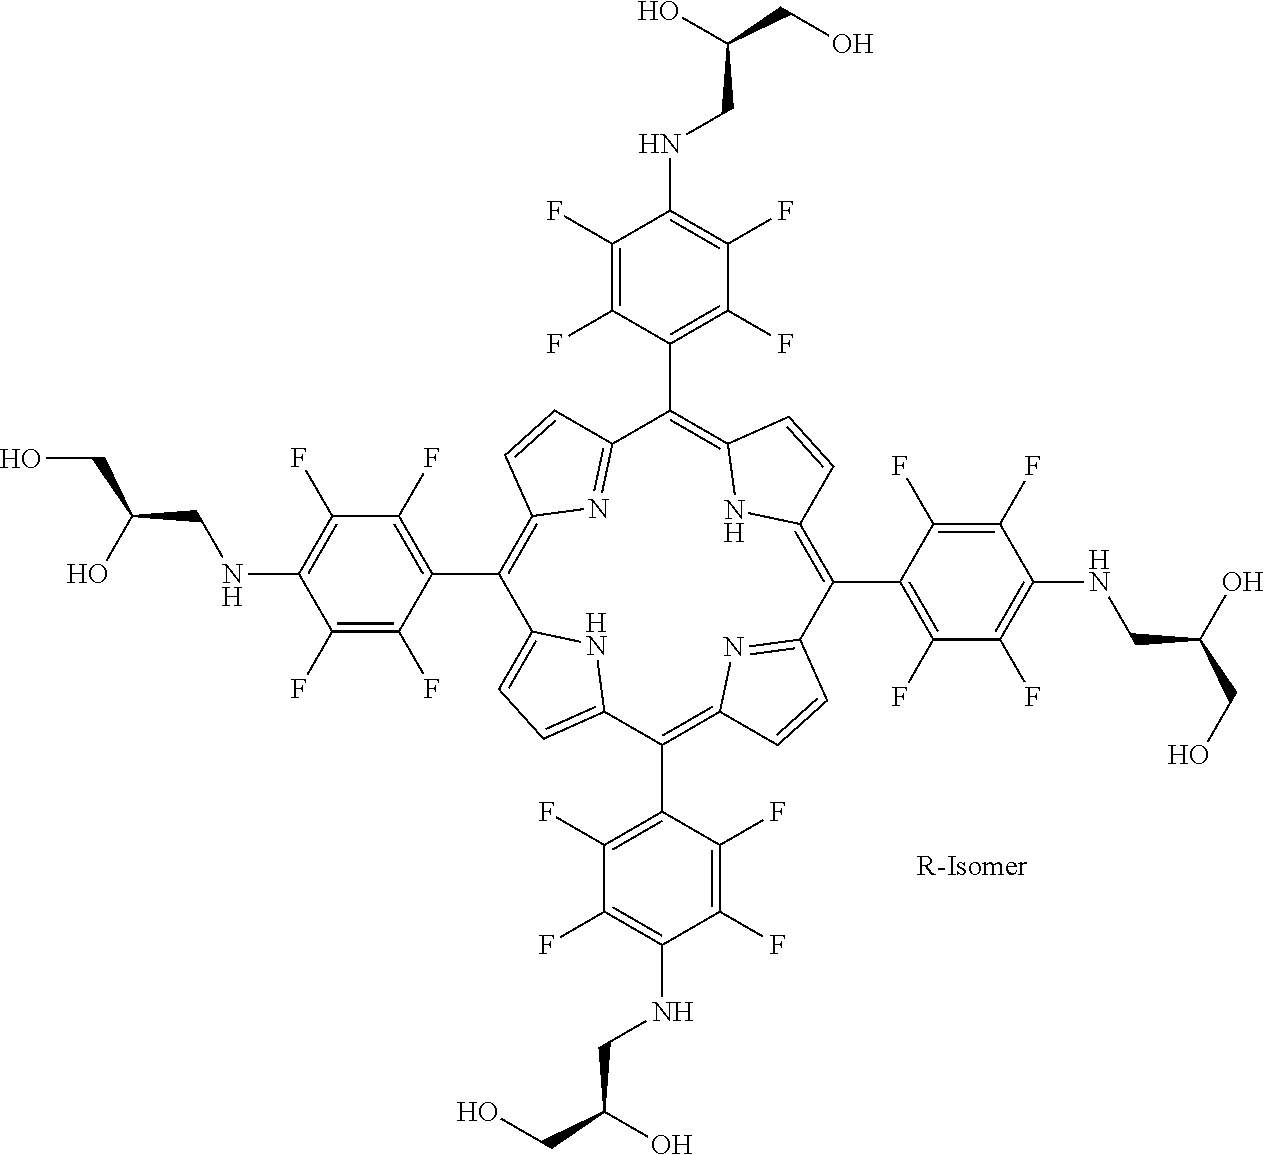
C1(C2=C(F)C(F)=C(NCC(CO)O)C(F)=C2F)=C2N=C(C=C2)C(C2=C(F)C(F)=C(NCC(CO)O)C(F)=C2F)=C2NC(=C(C3=C(F)C(F)=C(NCC(CO)O)C(F)=C3F)C3=NC(=C(C4=C(F)C(F)=C(NCC(CO)O)C(F)=C4F)C4=CC=C1N4)C=C3)C=C2
